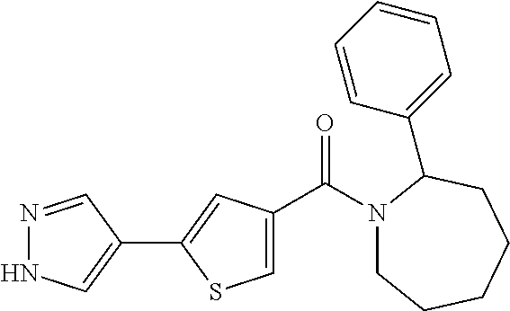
N1=CC(C2=CC(C(N3CCCCCC3C3=CC=CC=C3)=O)=CS2)=CN1
